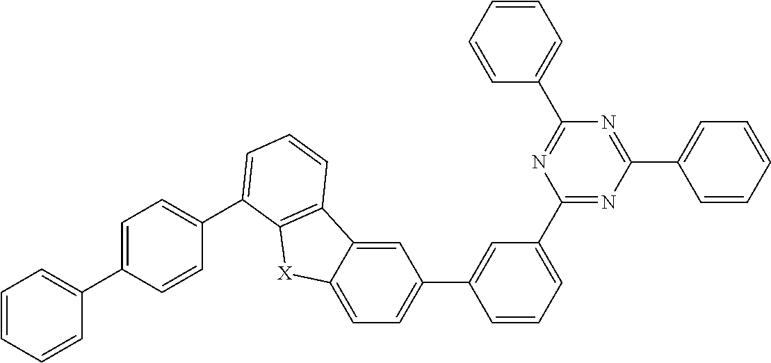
C1=CC=C(C2=NC(C3=CC=CC=C3)=NC(C3=CC=CC=C3)=N2)C=C1C1=CC=C2C(=C1)C1=C([X]2)C(C2=CC=C(C3=CC=CC=C3)C=C2)=CC=C1
